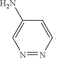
N1=NC=CC(N)=C1
